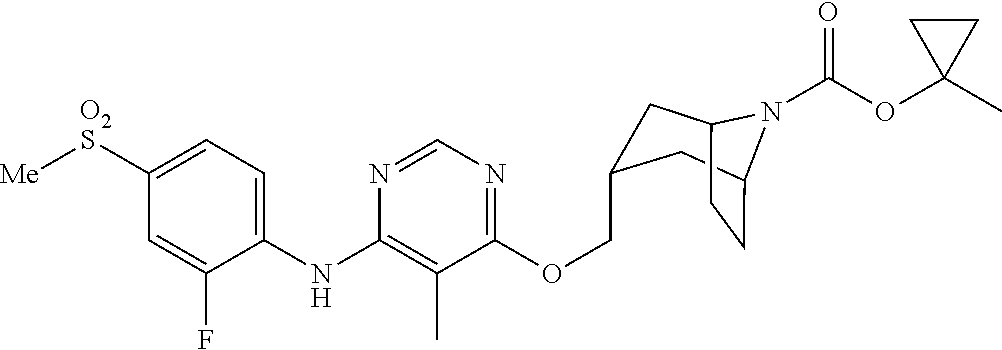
C1(NC2=C(C)C(OCC3CC4CCC(C3)N4C(OC3(C)CC3)=O)=NC=N2)=CC=C([O2S][Me])C=C1F
